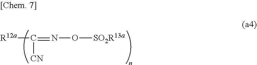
[R12a]C(=NO[SO2R13a])[CN]
